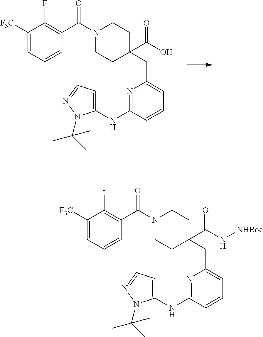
C1([F3C])=CC=CC(C(N2CCC(CC3=CC=CC(NC4=CC=NN4C(C)(C)C)=N3)(C(=O)O)CC2)=O)=C1F.C1([F3C])=CC=CC(C(N2CCC(CC3=CC=CC(NC4=CC=NN4C(C)(C)C)=N3)(C(=O)N[NHBoc])CC2)=O)=C1F
